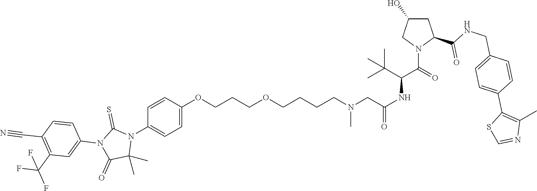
C(C(N1C(C(=O)NCC2=CC=C(C3=C(C)N=CS3)C=C2)CC(O)C1)=O)(C(C)(C)C)NC(CN(CCCCOCCCOC1=CC=C(N2C(C)(C)C(=O)N(C3=CC(C(F)(F)F)=C(C#N)C=C3)C2=S)C=C1)C)=O
